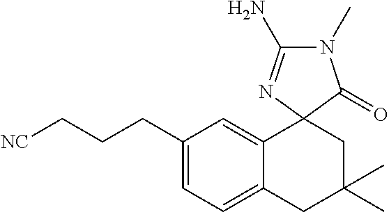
C1(CCC[NC])=CC=C2C(=C1)C1(CC(C)(C)C2)C(=O)N(C)C(N)=N1
